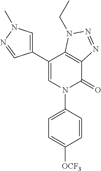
C1(C2=CN(C3=CC=C([OCF3])C=C3)C(=O)C3=C2N(CC)N=N3)=CN(C)N=C1
